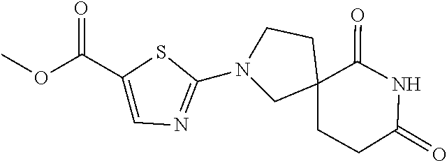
N1(C2=NC=C(C(OC)=O)S2)CC2(CCC(=O)NC2=O)CC1
